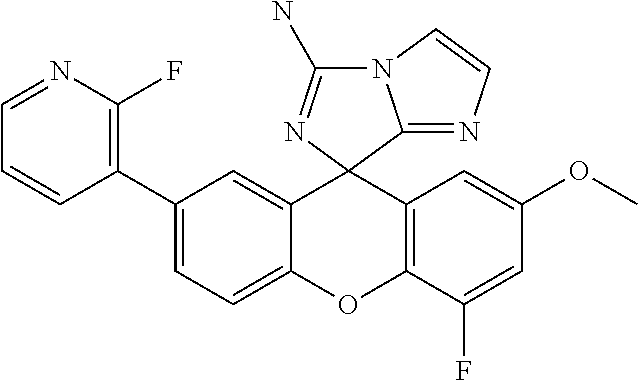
C1(C2=C(F)N=CC=C2)=CC=C2C(=C1)C1(C3=C(O2)C(F)=CC(OC)=C3)C2=NC=CN2C(N)=N1
